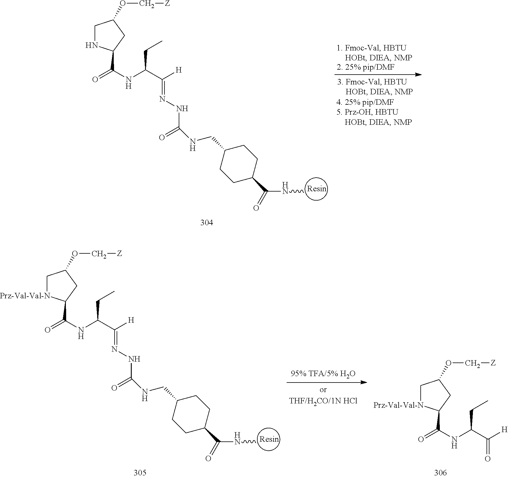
C(=O)(NCC1CCC(C(NC)=O)CC1)NN=C(C(NC(=O)C1NCC(OC[Z])C1)CC)[H].C(=O)(NCC1CCC(C(NC)=O)CC1)NN=C(C(NC(=O)C1[Prz-Val-Val-N]CC(OC[Z])C1)CC)[H].O=C(C(NC(=O)C1[Prz-Val-Val-N]CC(OC[Z])C1)CC)[H]
